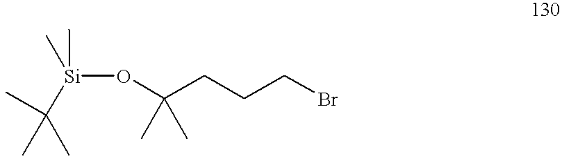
O(C(CCCBr)(C)C)[Si](C)(C)C(C)(C)C
